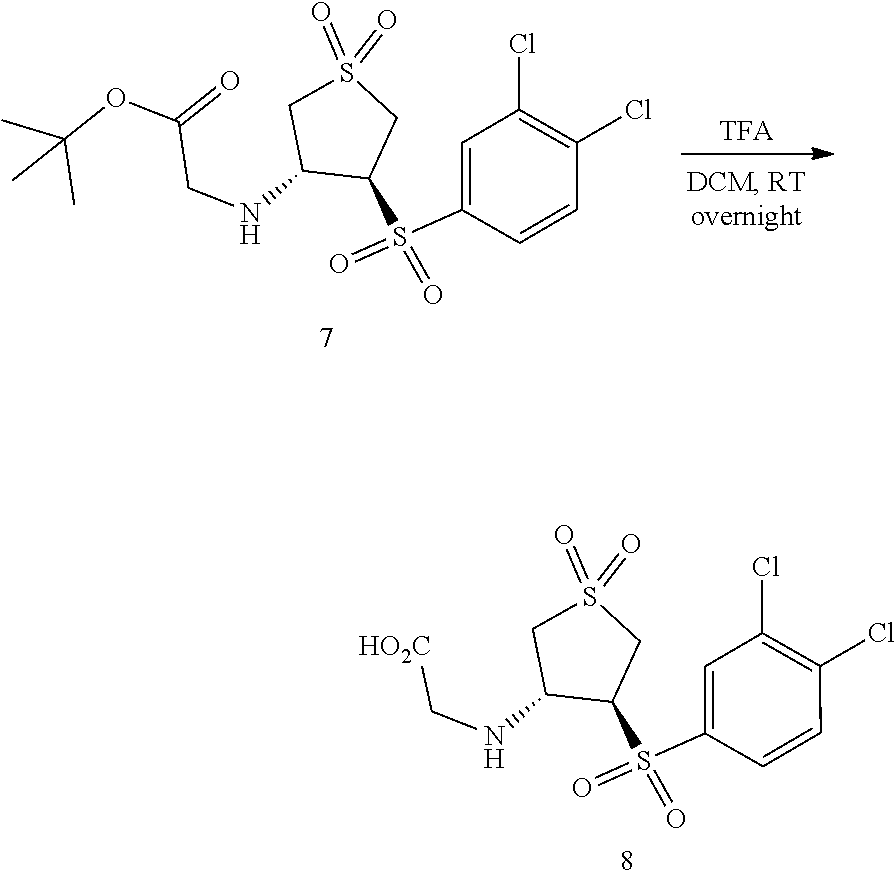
[TFA].CC(C)(C)OC(CNC1C(S(=O)(=O)C2=CC(Cl)=C(Cl)C=C2)CS(=O)(=O)C1)=O.O=S(=O)(C1C(NC[HO2C])CS(=O)(=O)C1)C1=CC(Cl)=C(Cl)C=C1
